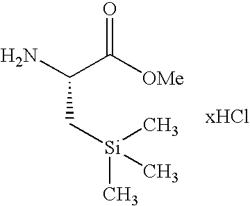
NC(C([OMe])=O)C[Si](C)(C)C
